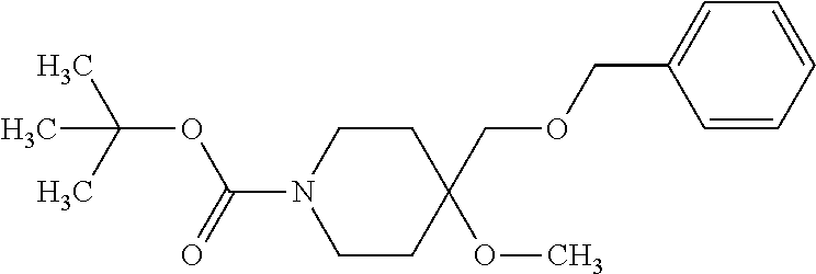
C(C1(OC)CCN(C(=O)OC(C)(C)C)CC1)OCC1=CC=CC=C1
